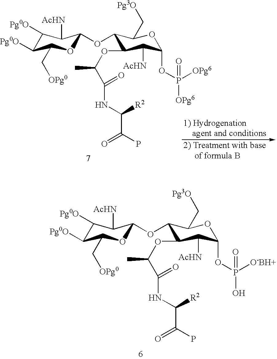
C1([Pg0O])C([Pg0O])C(C[OPg0])OC(OC2C(OC(C(=O)NC([R2])C(=O)P)C)C([AcHN])C(OP([O-BH+])(=O)O)OC2C[Pg3O])C1[AcHN].C1([Pg0O])C([Pg0O])C(C[OPg0])OC(OC2C(OC(C(=O)NC([R2])C(=O)P)C)C([AcHN])C(OP([OPg6])(=O)[OPg6])OC2C[Pg3O])C1[AcHN]
